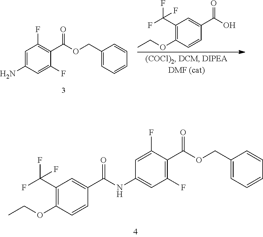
C1=C(N)C=C(F)C(C(OCC2=CC=CC=C2)=O)=C1F.C1(C(F)(F)F)=C(OCC)C=CC(C(O)=O)=C1.C1(C(F)(F)F)=C(OCC)C=CC(C(NC2=CC(F)=C(C(OCC3=CC=CC=C3)=O)C(F)=C2)=O)=C1
